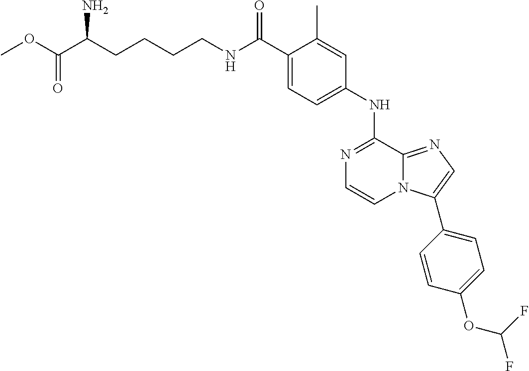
C1(C(NCCCCC(C(OC)=O)N)=O)=CC=C(NC2=NC=CN3C2=NC=C3C2=CC=C(OC(F)F)C=C2)C=C1C
